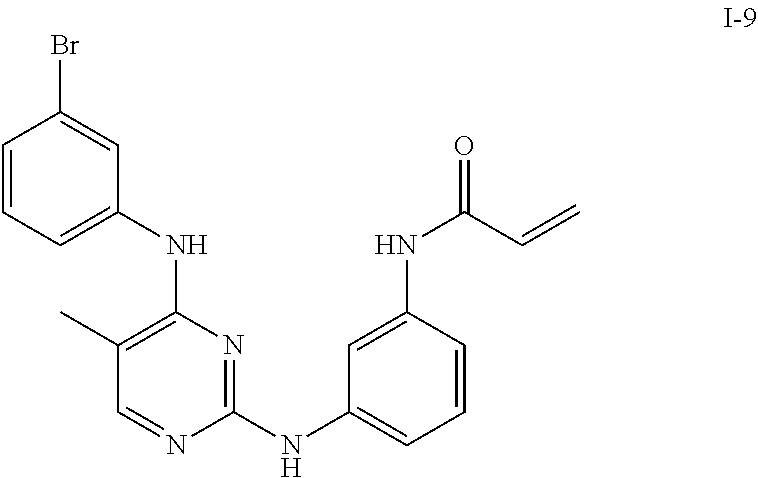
C1(NC2=C(C)C=NC(NC3=CC=CC(NC(=O)C=C)=C3)=N2)=CC=CC(Br)=C1
